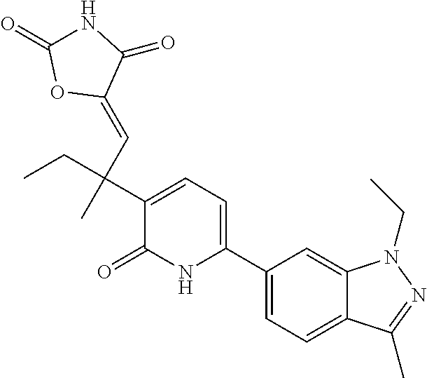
C1(C(C=C2C(=O)NC(=O)O2)(C)CC)=CC=C(C2=CC=C3C(=C2)N(CC)N=C3C)NC1=O
